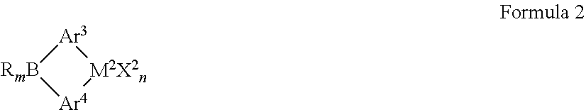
[RmB]1[Ar4][M2X2n][Ar3]1
